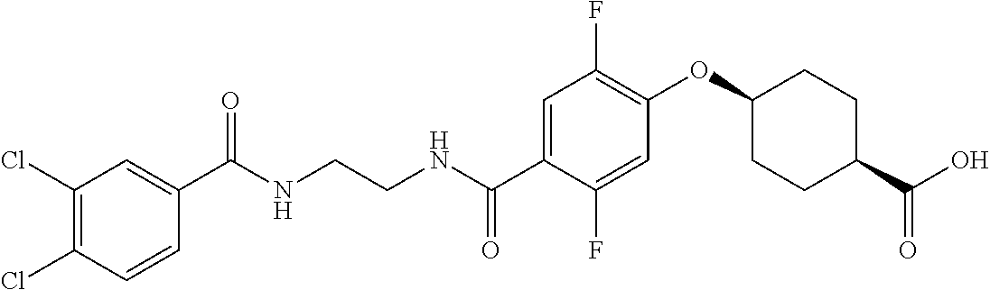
C1(Cl)=C(Cl)C=C(C(NCCNC(C2=CC(F)=C(OC3CCC(C(O)=O)CC3)C=C2F)=O)=O)C=C1
